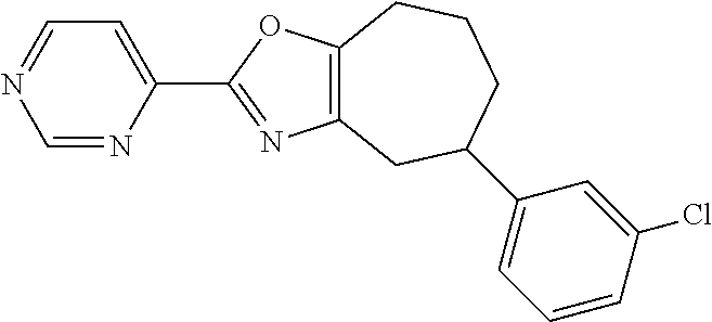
C1=NC(C2=NC3=C(O2)CCCC(C2=CC=CC(Cl)=C2)C3)=CC=N1
